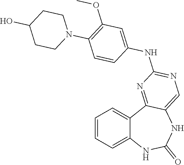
C1=CC=C2C(=C1)C1=NC(NC3=CC(OC)=C(N4CCC(O)CC4)C=C3)=NC=C1NC(=O)N2
